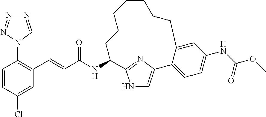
C1=CC(Cl)=CC(C=CC(NC2C3=NC(=CN3)C3=CC=C(NC(OC)=O)C=C3CCCCCCC2)=O)=C1N1C=NN=N1
